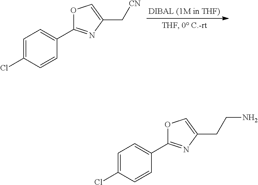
C1=C(Cl)C=CC(C2=NC(C[CN])=CO2)=C1.C1=C(Cl)C=CC(C2=NC(CCN)=CO2)=C1
